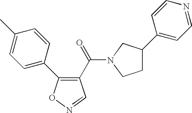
C1=C(C2=C(C(=O)N3CC(C4=CC=NC=C4)CC3)C=NO2)C=CC(C)=C1
